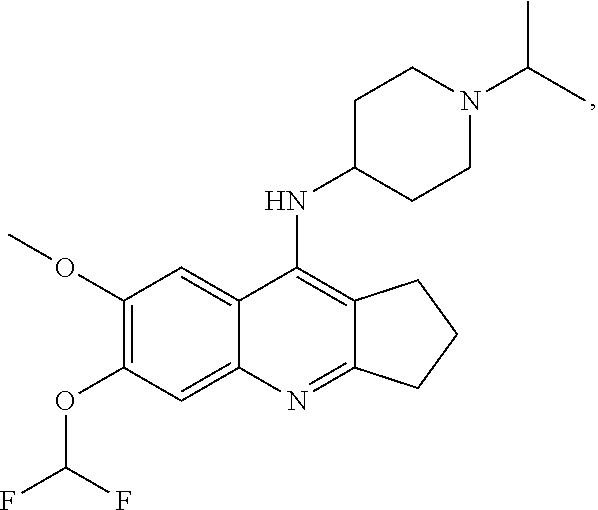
C12=C(NC3CCN(C(C)C)CC3)C3=CC(OC)=C(OC(F)F)C=C3N=C1CCC2
